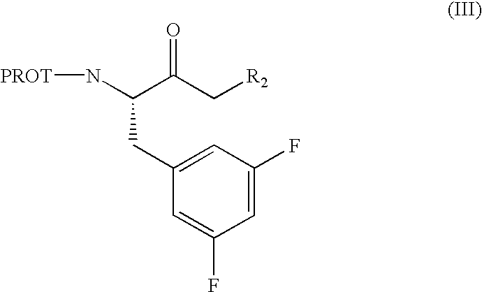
C1=C(F)C=C(CC(N[PROT])C(C[R2])=O)C=C1F
